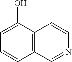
C12=C(C(O)=CC=C1)C=CN=C2
